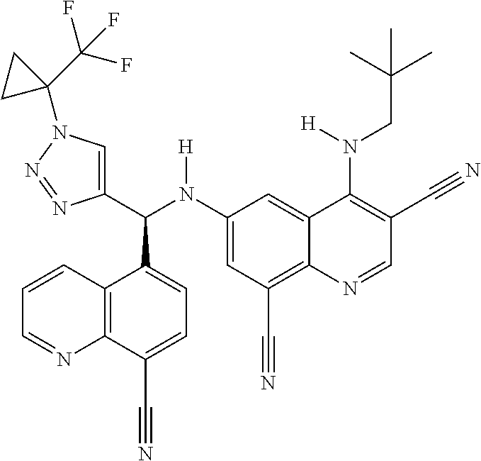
C1(N(C(C2=CN(C3(C(F)(F)F)CC3)N=N2)C2=CC=C(C#N)C3=C2C=CC=N3)[H])=CC(C#N)=C2C(=C1)C(N(CC(C)(C)C)[H])=C(C#N)C=N2
